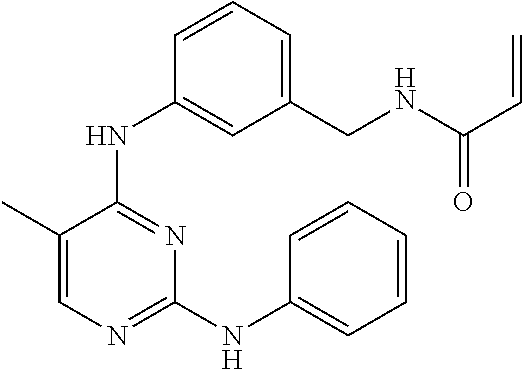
N(C1=NC(NC2=CC=CC=C2)=NC=C1C)C1=CC(CNC(C=C)=O)=CC=C1
